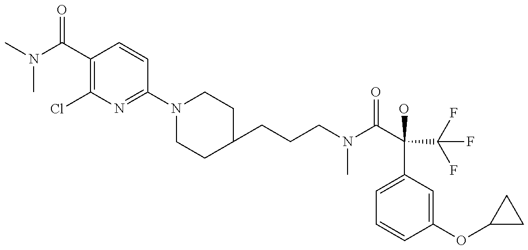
CN(C(C1=C(Cl)N=C(N2CCC(CCCN(C(C(C(F)(F)F)(C3=CC=CC(OC4CC4)=C3)O)=O)C)CC2)C=C1)=O)C
